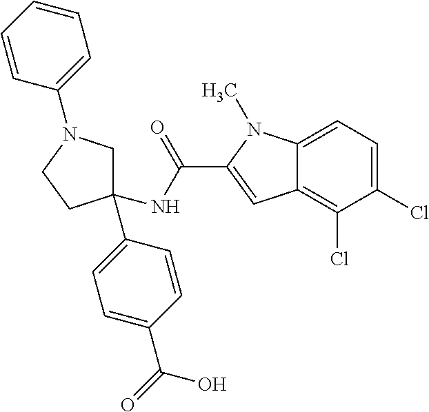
C1(NC(=O)C2=CC3=C(Cl)C(Cl)=CC=C3N2C)(C2=CC=C(C(O)=O)C=C2)CN(C2=CC=CC=C2)CC1
